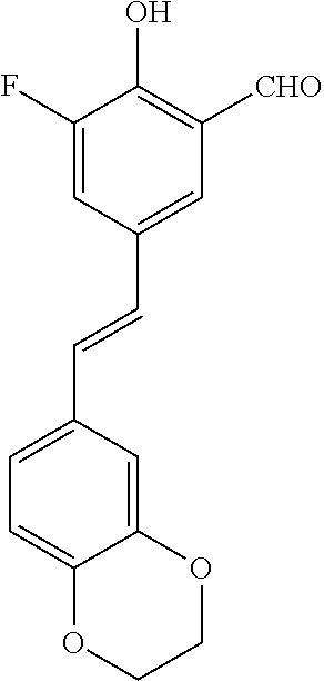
C1=C(F)C(O)=C([CHO])C=C1C=CC1=CC=C2C(=C1)OCCO2
